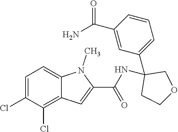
C1=C(Cl)C(Cl)=C2C(=C1)N(C)C(C(NC1(C3=CC=CC(C(=O)N)=C3)CCOC1)=O)=C2
